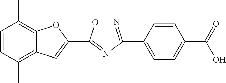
C1=CC(C)=C2C(=C1C)OC(C1=NC(C3=CC=C(C(=O)O)C=C3)=NO1)=C2
